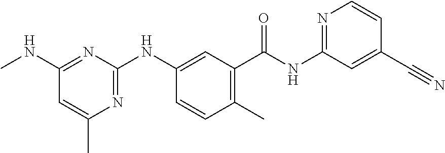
N1=C(NC2=CC(C(NC3=NC=CC(C#N)=C3)=O)=C(C)C=C2)N=C(NC)C=C1C
